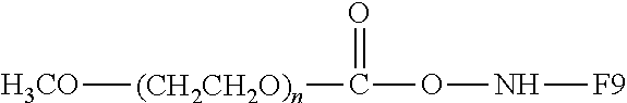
[H3CO][(CH2CH2O)n]C(ON[F9])=O
